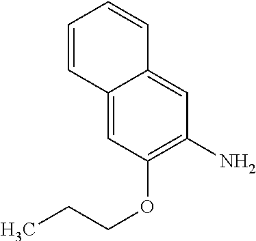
C1=CC2=CC(OCCC)=C(N)C=C2C=C1
